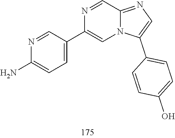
N1=CC2=NC=C(C3=CC=C(O)C=C3)N2C=C1C1=CC=C(N)N=C1
